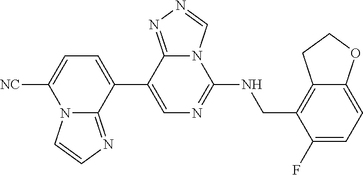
C1(C2=CC=C([NC])N3C2=NC=C3)=CN=C(NCC2=C3C(=CC=C2F)OCC3)N2C1=NN=C2
